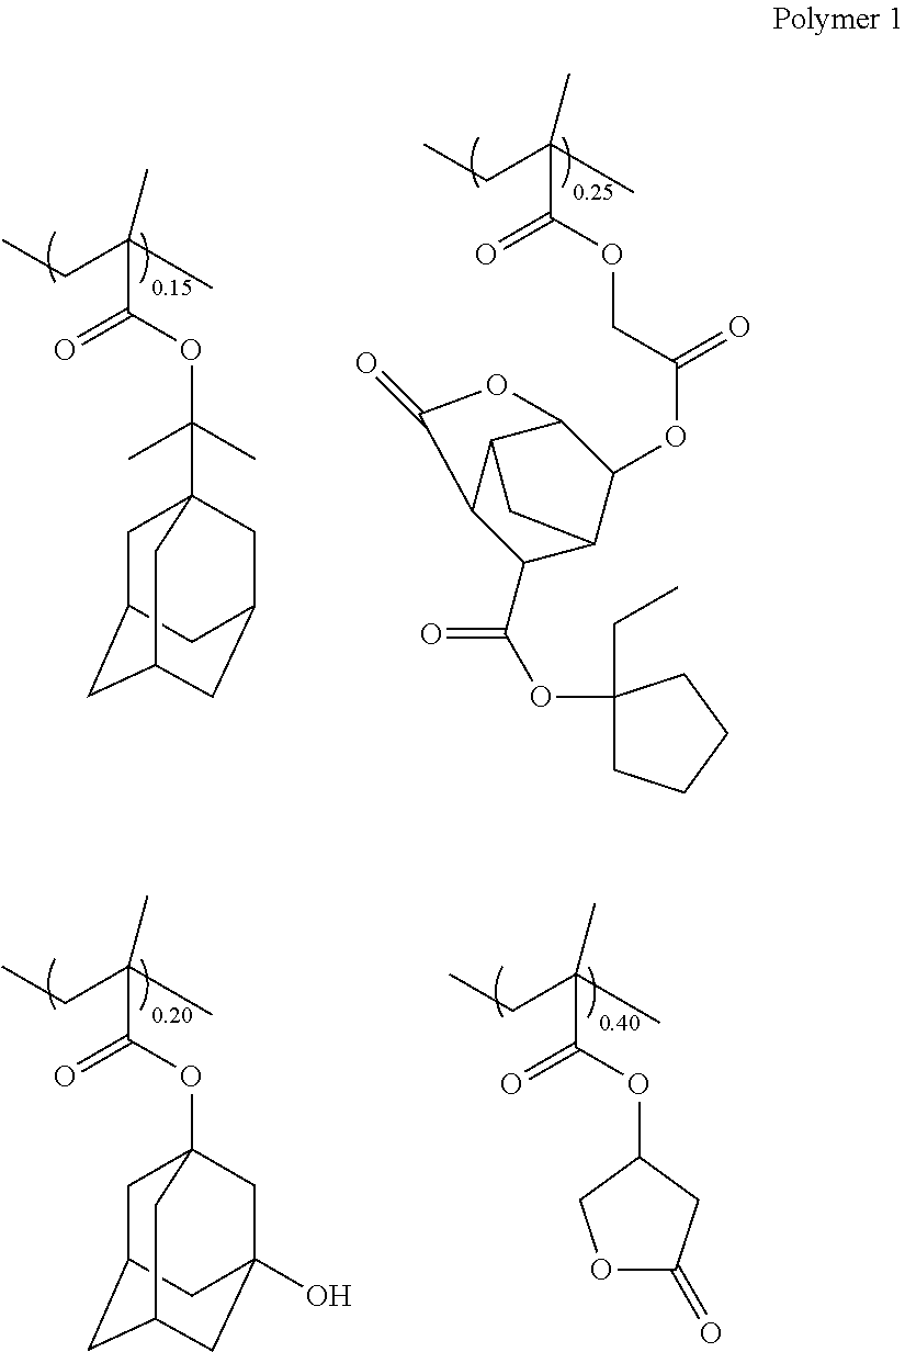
CCC(C)(C)C(OCC(OC1C2C3C(C(C(OC4(CC)CCCC4)=O)C1C3)C(=O)O2)=O)=O.CCC(C)(C)C(OC(C)(C)C12CC3CC(CC(C1)C3)C2)=O.CCC(C)(C)C(OC12CC3CC(CC(O)(C1)C3)C2)=O.CCC(C)(C)C(OC1COC(=O)C1)=O
